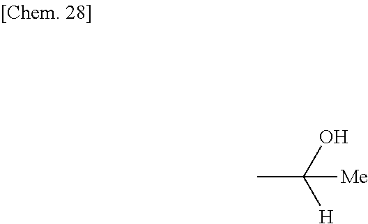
CC(O)([H])[Me]
